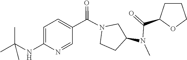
CC(C)(NC1=CC=C(C(=O)N2CCC(N(C)C(=O)C3CCCO3)C2)C=N1)C
